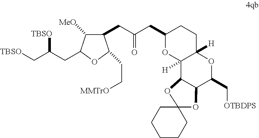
C1(CC(CC2CCC3([H])C([H])(O2)C2C(C(C[OTBDPS])O3)OC3(O2)CCCCC3)=O)C([MeO])C(CC([TBSO])C[TBSO])OC1CC[MMTrO]
